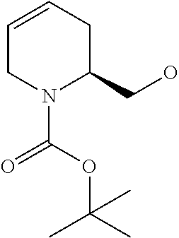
C1=CCC(CO)N(C(OC(C)(C)C)=O)C1
